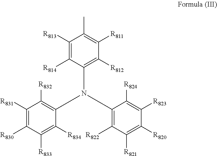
C1([R831])=C([R830])C([R833])=C([R834])C(N(C2=C([R812])C([R811])=C(C)C([R813])=C2[R814])C2=C([R822])C([R821])=C([R820])C([R823])=C2[R824])=C1[R832]
